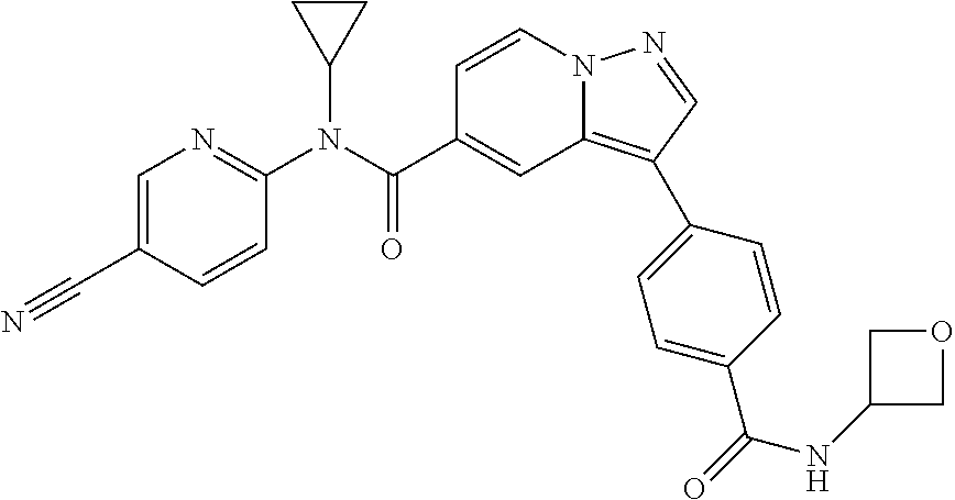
C1=CN2C(=C(C3=CC=C(C(=O)NC4COC4)C=C3)C=N2)C=C1C(N(C1=NC=C(C#N)C=C1)C1CC1)=O
